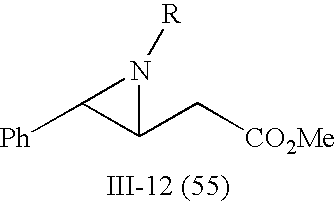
C1(C[CO2Me])N([R])C1[Ph]
